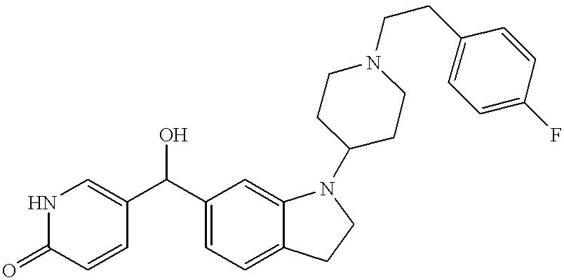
N1C(=O)C=CC(C(C2=CC=C3C(=C2)N(C2CCN(CCC4=CC=C(F)C=C4)CC2)CC3)O)=C1
